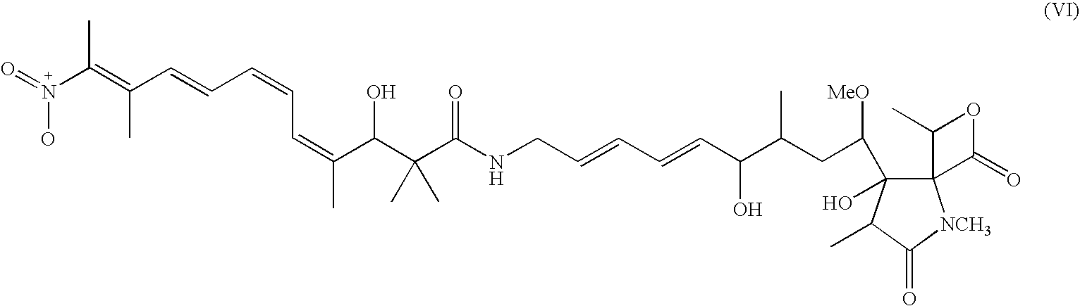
C12(C(C([MeO])CC(C(C=CC=CCNC(C(C(C(=CC=CC=CC(=C(C)N(O)=O)C)C)O)(C)C)=O)O)C)(O)C(C)C(=O)[NCH3]1)C(C)OC2=O
